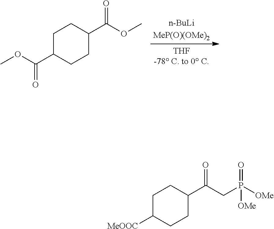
C1CC(C(OC)=O)CCC1C(=O)OC.C1CC(C(CP([OMe])(=O)[OMe])=O)CCC1[MeOOC]
